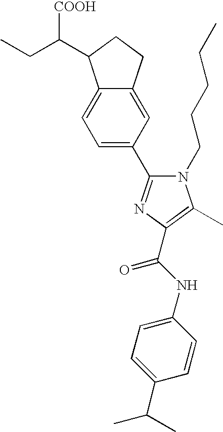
CCC(C1C2=CC=C(C3=NC(C(NC4=CC=C(C(C)C)C=C4)=O)=C(C)N3CCCCC)C=C2CC1)[COOH]
